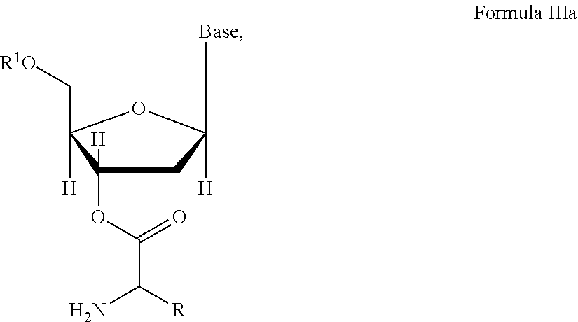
C1C([H])(OC(C(N)[R])=O)C(C[R1O])([H])OC1([Base])[H]
